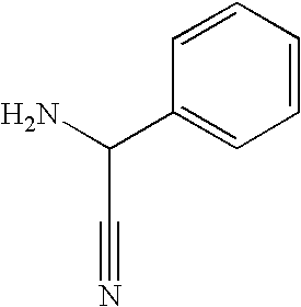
C1=CC=CC=C1C(N)C#N
